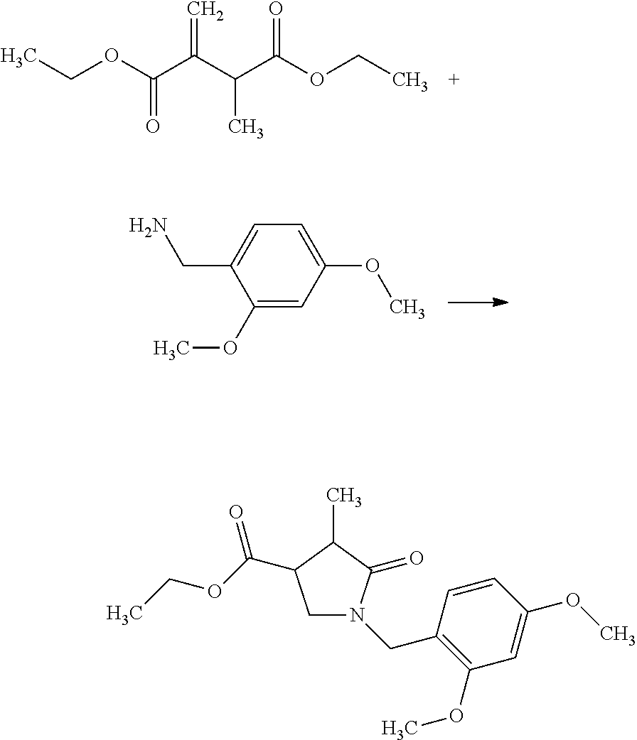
COC1=CC=C(CN)C(OC)=C1.CCOC(C(C(C)C(OCC)=O)=C)=O.O=C(OCC)C1CN(CC2=C(OC)C=C(OC)C=C2)C(=O)C1C
